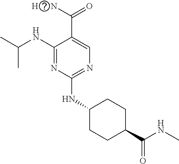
CC(NC1=NC(NC2CCC(C(NC)=O)CC2)=NC=C1C(=O)N)C.[H]
